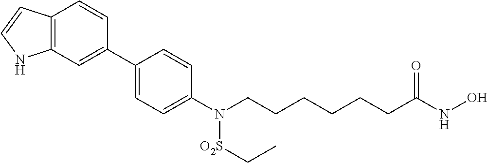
C1(C2=CC3=C(C=C2)C=CN3)=CC=C(N(CCCCCCC(NO)=O)[O2S]CC)C=C1
